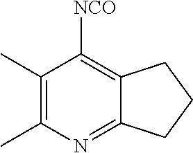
C1(C)=C(C)N=C2C(=C1[NCO])CCC2
